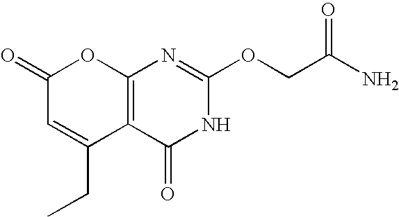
C12=C(C(=O)NC(OCC(N)=O)=N1)C(CC)=CC(=O)O2
